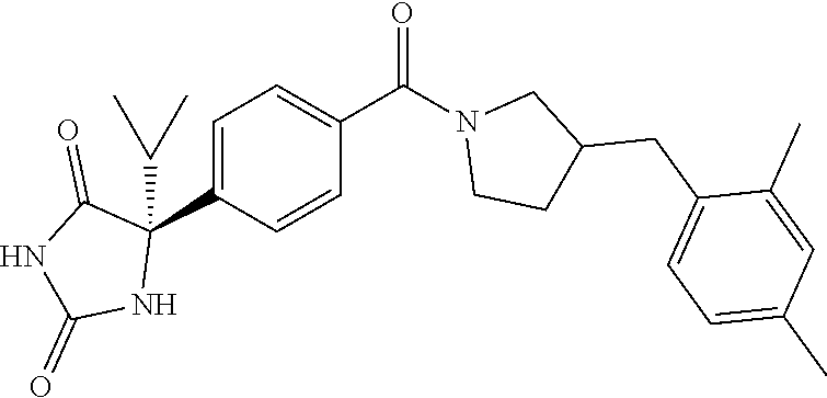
C1=C(C2(C(C)C)C(=O)NC(=O)N2)C=CC(C(N2CCC(CC3=CC=C(C)C=C3C)C2)=O)=C1
